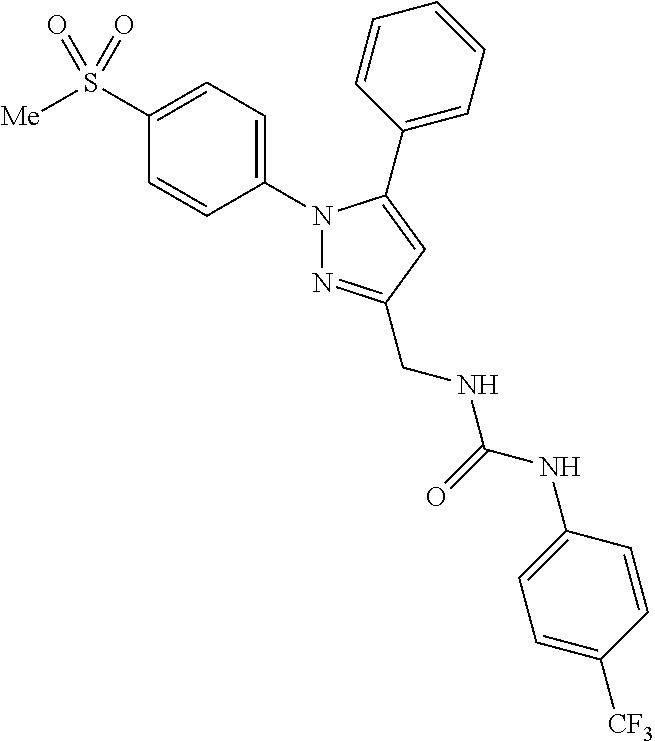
N1(C2=CC=C(S([Me])(=O)=O)C=C2)N=C(CNC(NC2=CC=C([CF3])C=C2)=O)C=C1C1=CC=CC=C1
